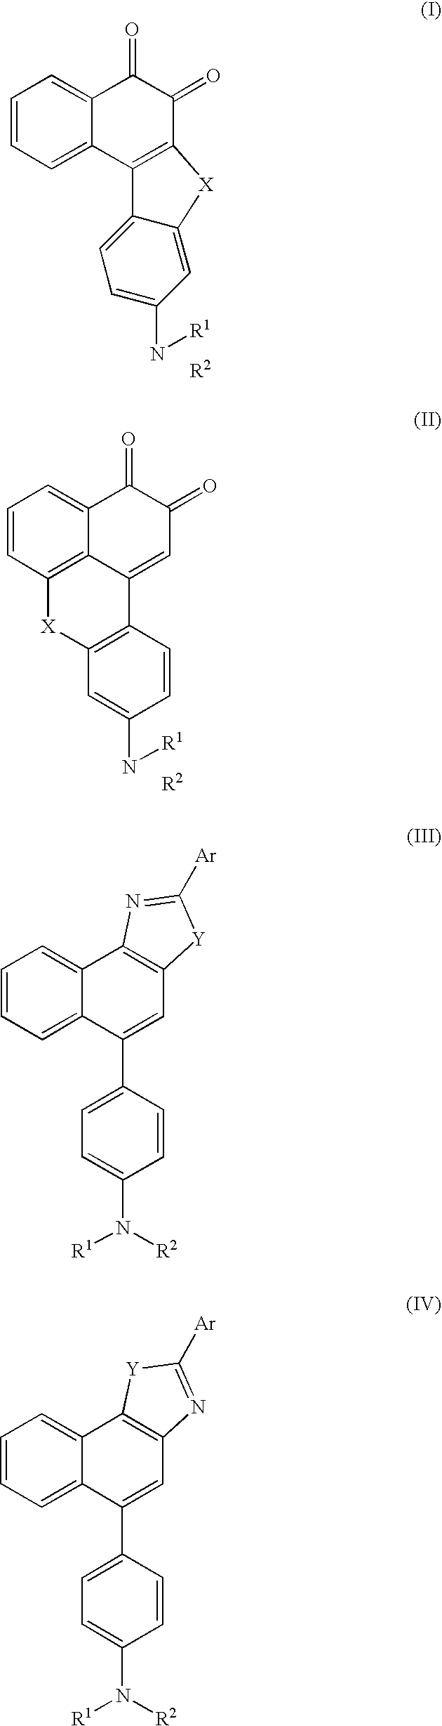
C1=CC=C2C(=C1)C(=O)C(=O)C1=C2C2=CC=C(N[R1])C=C2[X]1.[R2].C1=CC2=C3C(=C1)C(=O)C(=O)C=C3C1=C(C=C(N[R1])C=C1)[X]2.[R2].C1=CC=C2C(=C1)C1=C(C=C2C2=CC=C(N([R2])[R1])C=C2)[Y]C([Ar])=N1.C1=CC=C2C(=C1)C1=C(C=C2C2=CC=C(N([R2])[R1])C=C2)N=C([Ar])[Y]1
